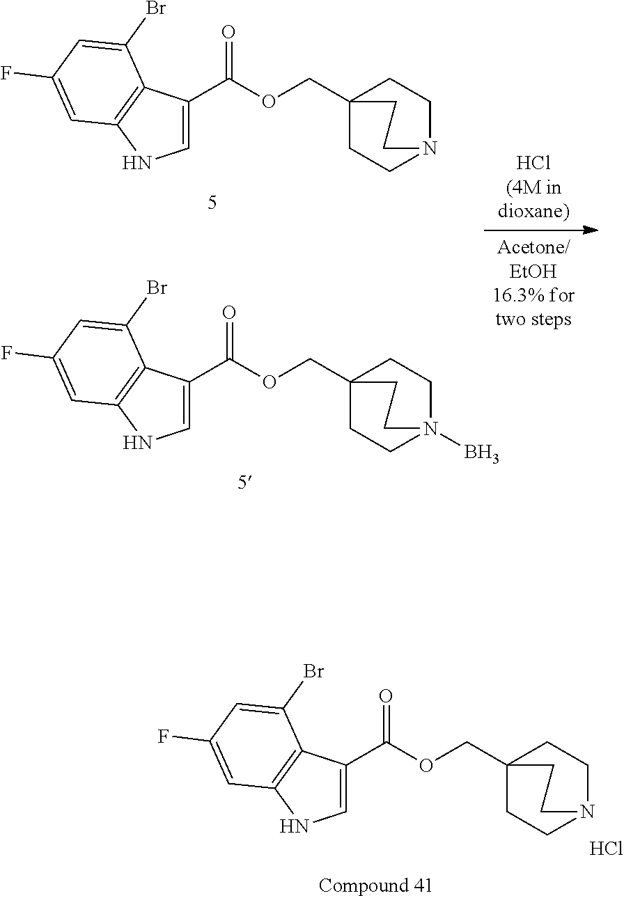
C1=C(C(OCC23CCN(CC2)CC3)=O)C2=C(N1)C=C(F)C=C2Br.C1=C(C(OCC23CCN(B)(CC2)CC3)=O)C2=C(N1)C=C(F)C=C2Br.C1=C(C(OCC23CCN(CC2)CC3)=O)C2=C(N1)C=C(F)C=C2Br.Cl
